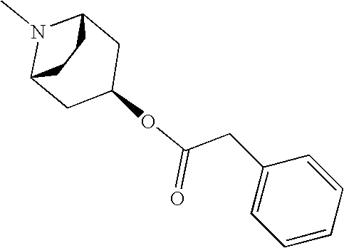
N1(C)C2CC(OC(CC3=CC=CC=C3)=O)CC1CC2
